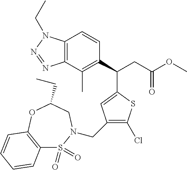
C12=C(C(C)=C(C(CC(OC)=O)C3=CC(CN4S(=O)(=O)C5=C(OC(CC)C4)C=CC=C5)=C(Cl)S3)C=C1)N=NN2CC
